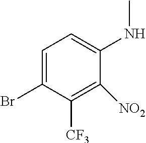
C1=C(Br)C([CF3])=C([NO2])C(NC)=C1
